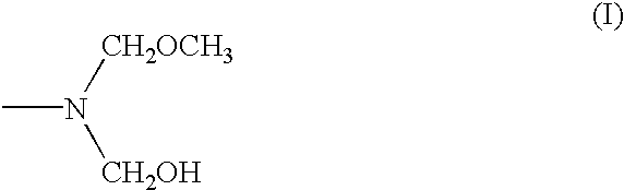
CN([CH2OCH3])[CH2OH]
